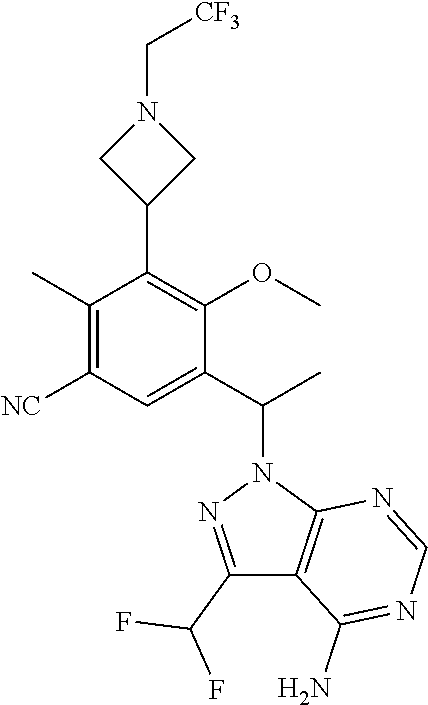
[CF3]CN1CC(C2=C(OC)C(C(C)N3N=C(C(F)F)C4=C3N=CN=C4N)=CC([NC])=C2C)C1
